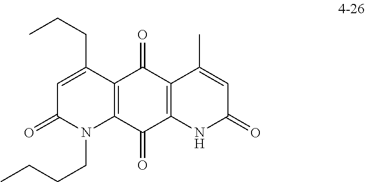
C12=C(C(=O)C3=C(C1=O)C(C)=CC(=O)N3)N(CCCC)C(=O)C=C2CCC
